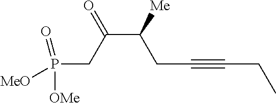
C(C([Me])CC#CCC)(CP([OMe])([MeO])=O)=O
